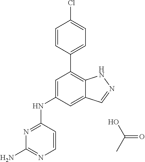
N1=C(NC2=CC(C3=CC=C(Cl)C=C3)=C3C(=C2)C=NN3)C=CN=C1N.OC(=O)C
